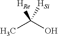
CC(O)([Si])[Re]
